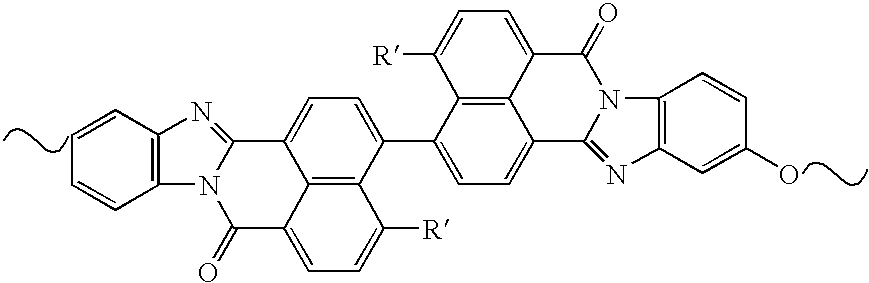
C1=CC=CC2=C1N=C1C3=CC=C(C4=CC=C5C6=C4C([R])=CC=C6C(=O)N4C5=NC5=C4C=CC(O)=C5)C4=C3C(=CC=C4[R])C(=O)N12
